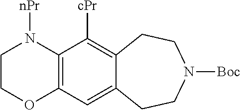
[nPr]N1CCOC2=C1C([cPr])=C1C(=C2)CCN([Boc])CC1
